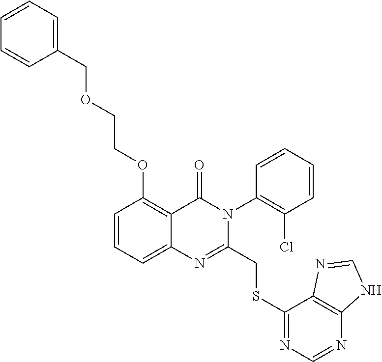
C1=CC=C2C(=C1OCCOCC1=CC=CC=C1)C(=O)N(C1=C(Cl)C=CC=C1)C(CSC1=NC=NC3=C1N=CN3)=N2
